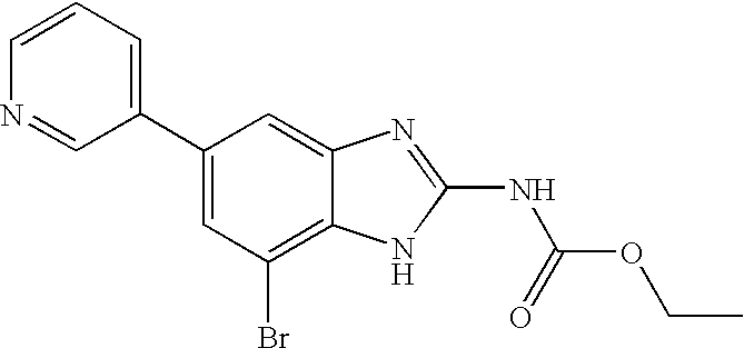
C1=CN=CC(C2=CC(Br)=C3C(=C2)N=C(NC(OCC)=O)N3)=C1
